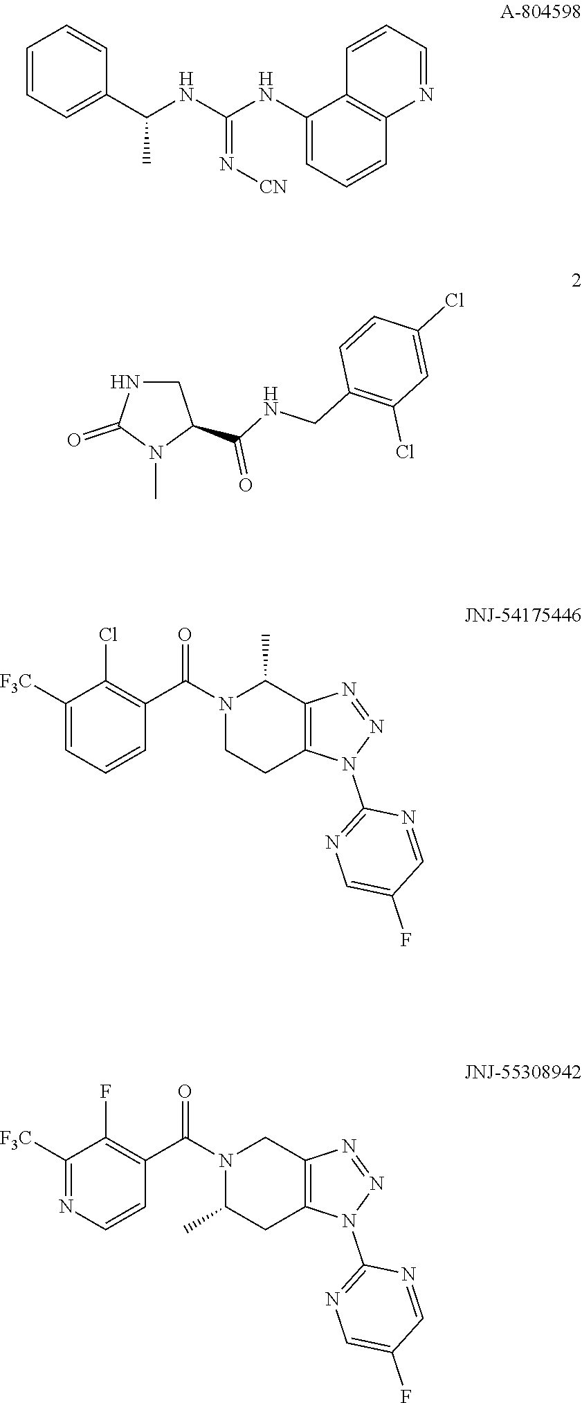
C1=CC=C(C(NC(NC2=CC=CC3=C2C=CC=N3)=N[CN])C)C=C1.C1NC(=O)N(C)C1C(=O)NCC1=C(Cl)C=C(Cl)C=C1.C1=C([F3C])C(Cl)=C(C(N2CCC3=C(C2C)N=NN3C2=NC=C(F)C=N2)=O)C=C1.N1=C([F3C])C(F)=C(C(N2C(C)CC3=C(C2)N=NN3C2=NC=C(F)C=N2)=O)C=C1
